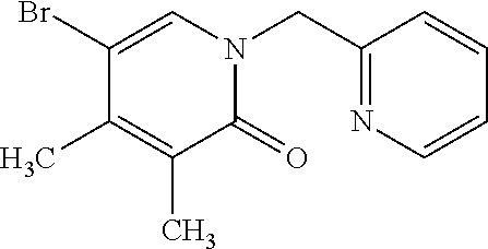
C1(Br)=CN(CC2=NC=CC=C2)C(=O)C(C)=C1C
